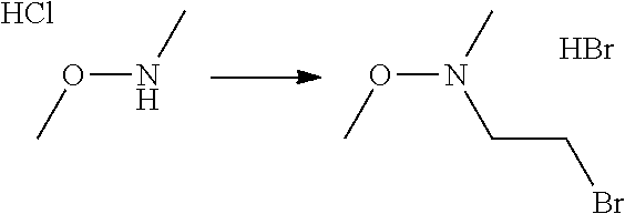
O(NC)C.Cl.O(N(C)CCBr)C.Br
